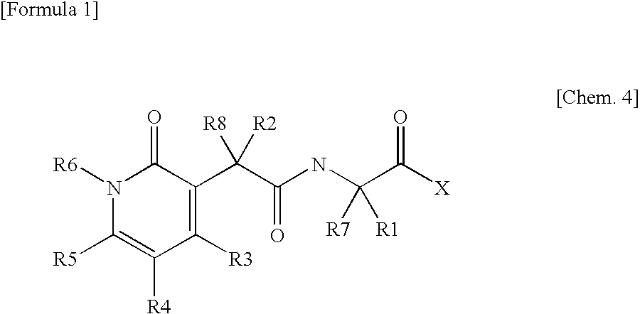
N1([R6])C([R5])=C([R4])C([R3])=C(C(C(=O)NC(C([X])=O)([R1])[R7])([R2])[R8])C1=O
